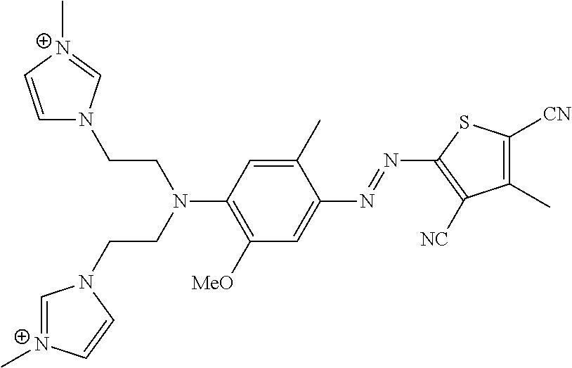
C1=[N+](C)C=CN1CCN(CCN1C=C[N+](C)=C1)C1=C([MeO])C=C(N=NC2=C([NC])C(C)=C([CN])S2)C(C)=C1
